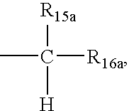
CC([R15a])([R16a])[H]
